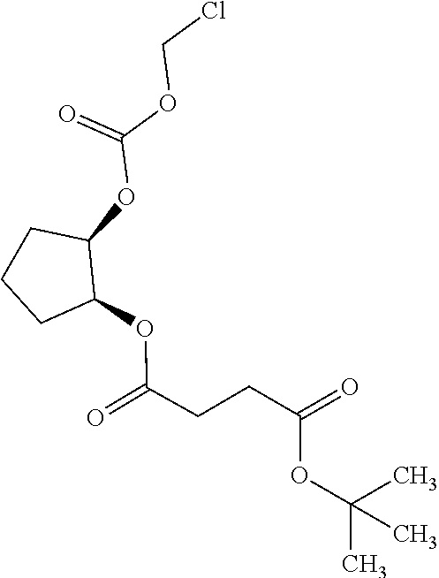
C(CC(=O)OC(C)(C)C)C(=O)OC1CCCC1OC(=O)OCCl
